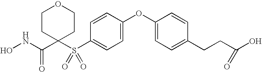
N(C(=O)C1(S(C2=CC=C(OC3=CC=C(CCC(O)=O)C=C3)C=C2)(=O)=O)CCOCC1)O
